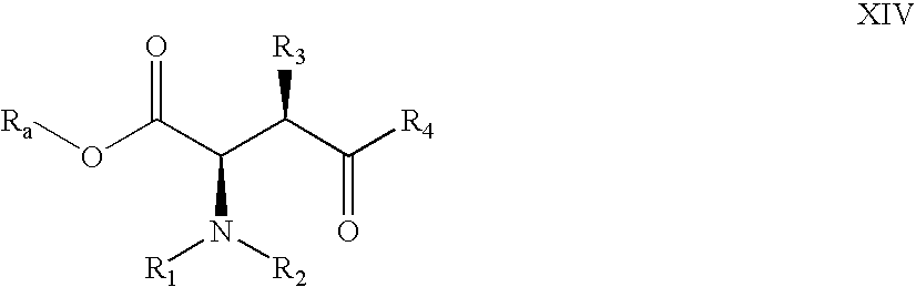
[Ra]OC(C(C(C([R4])=O)[R3])N([R1])[R2])=O
